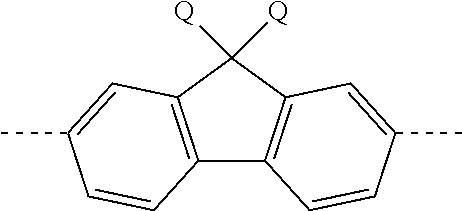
C12=C(C=C(C)C=C1)C([Q])([Q])C1=C2C=CC(C)=C1
